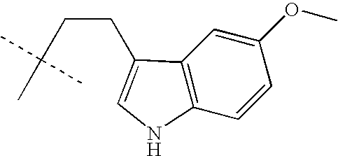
C1=CC(OC)=CC2=C1NC=C2CCC(C)(C)C
